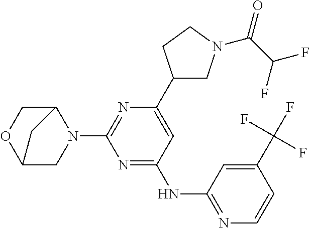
C1C2OCC(N1C1=NC(C3CN(C(=O)C(F)F)CC3)=CC(NC3=NC=CC(C(F)(F)F)=C3)=N1)C2
